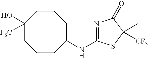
C1(NC2=NC(=O)C(C)([CF3])S2)CCCC(O)([F3C])CCC1
